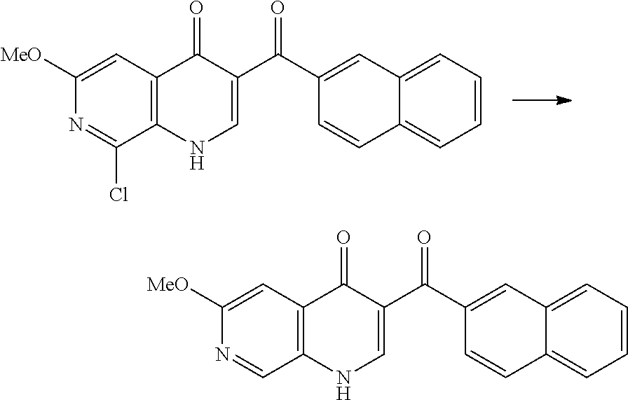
C1([MeO])=CC2=C(C(Cl)=N1)NC=C(C(=O)C1=CC3=CC=CC=C3C=C1)C2=O.C1([MeO])=CC2=C(C=N1)NC=C(C(=O)C1=CC3=CC=CC=C3C=C1)C2=O
